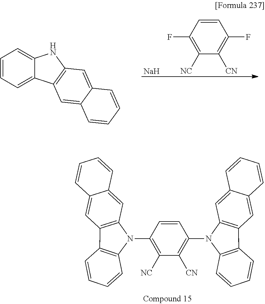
C1=CC(F)=C([NC])C([CN])=C1F.[Na].C1=CC=C2C(=C1)NC1=C2C=C2C(=C1)C=CC=C2.C1=CC2=C(C=C1)C1=C(C=C3C(=C1)C=CC=C3)N2C1=C([CN])C([NC])=C(N2C3=C(C=CC=C3)C3=C2C=C2C(=C3)C=CC=C2)C=C1
